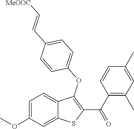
C1=C(OC)C=C2C(=C1)C(OC1=CC=C(C=C[MeOOC])C=C1)=C(C(C1=C(C)C=C(C)C=C1)=O)S2
